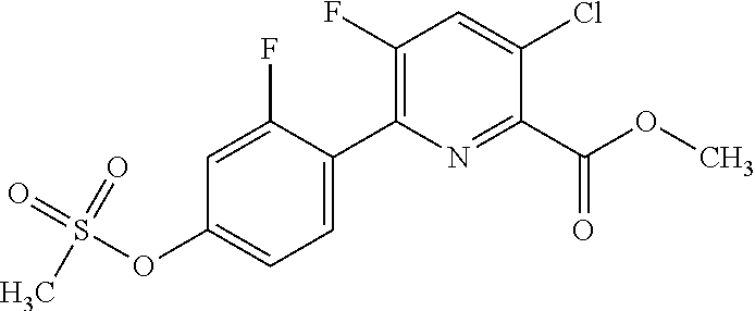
O=S(C)(=O)OC1=CC=C(C2=C(F)C=C(Cl)C(C(OC)=O)=N2)C(F)=C1
